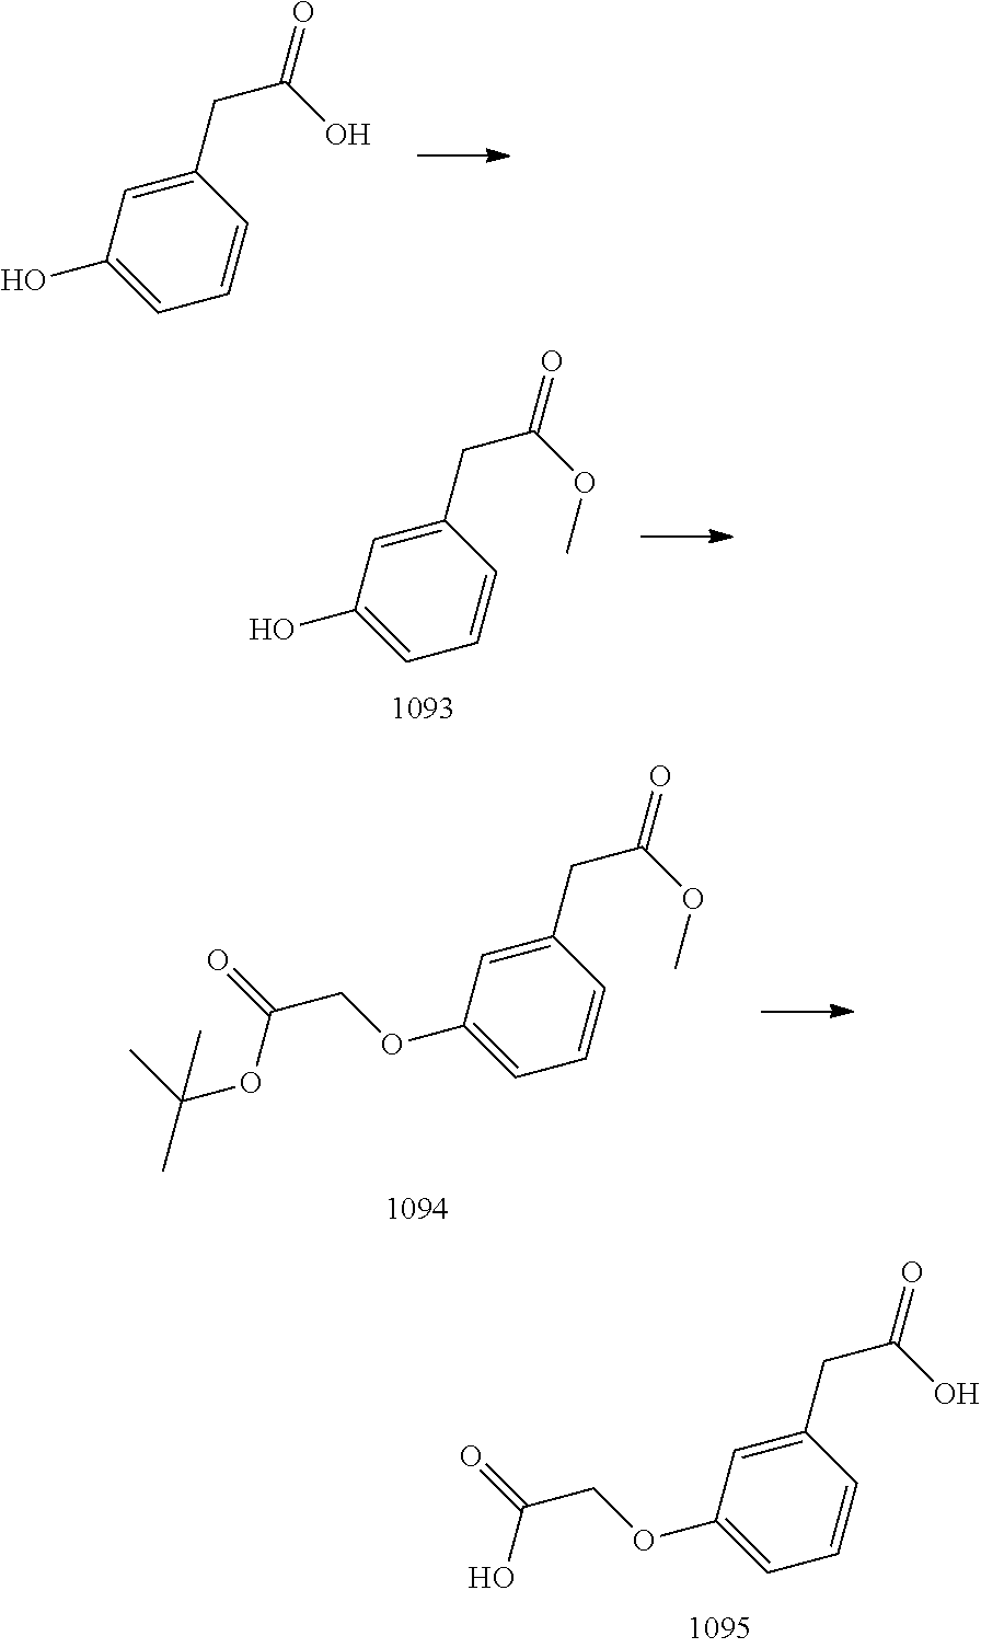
C1=CC=C(OCC(O)=O)C=C1CC(=O)O.C1=CC=C(O)C=C1CC(=O)O.C1=CC=C(O)C=C1CC(=O)OC.C1=CC=C(OCC(OC(C)(C)C)=O)C=C1CC(=O)OC
